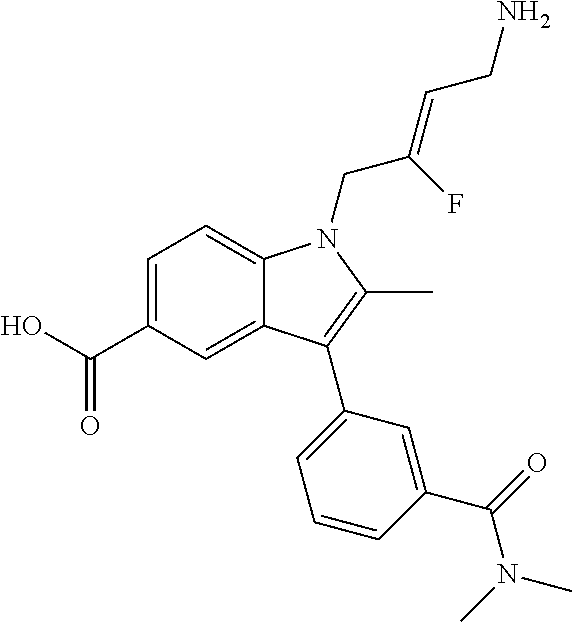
C1=C(C(O)=O)C=C2C(=C1)N(CC(=CCN)F)C(C)=C2C1=CC=CC(C(N(C)C)=O)=C1
